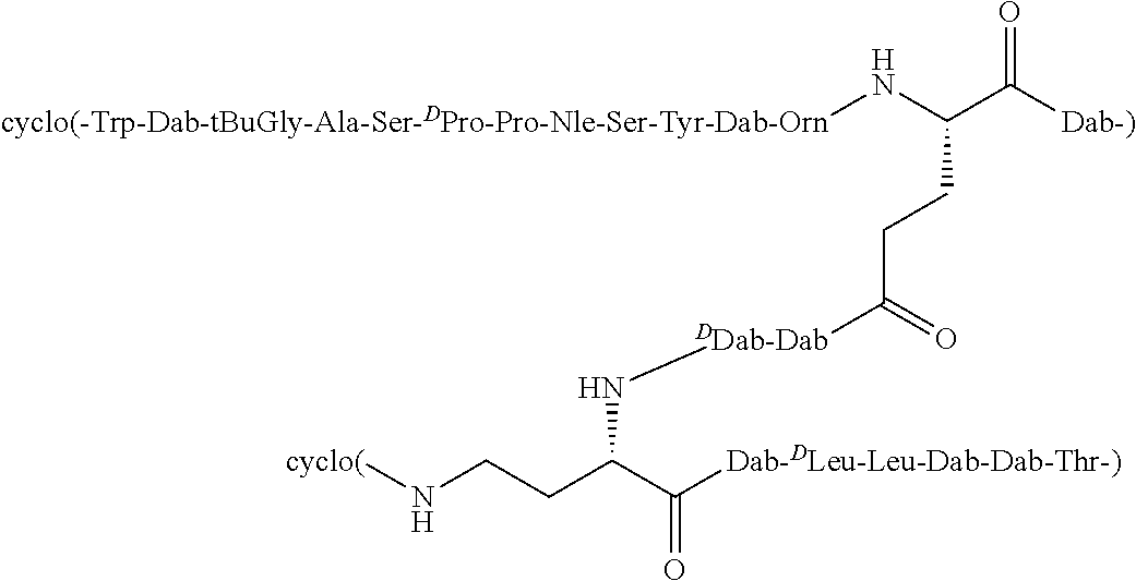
[cyclo(-Trp-Dab-tBuGly-Ala-Ser-DPro-Pro-Nle-Ser-Tyr-Dab-Orn]NC(C([Dab-)])=O)CCC([DDab-Dab]NC(CCN[cyclo(])C([Dab-DLeu-Leu-Dab-Dab-Thr-)])=O)=O
